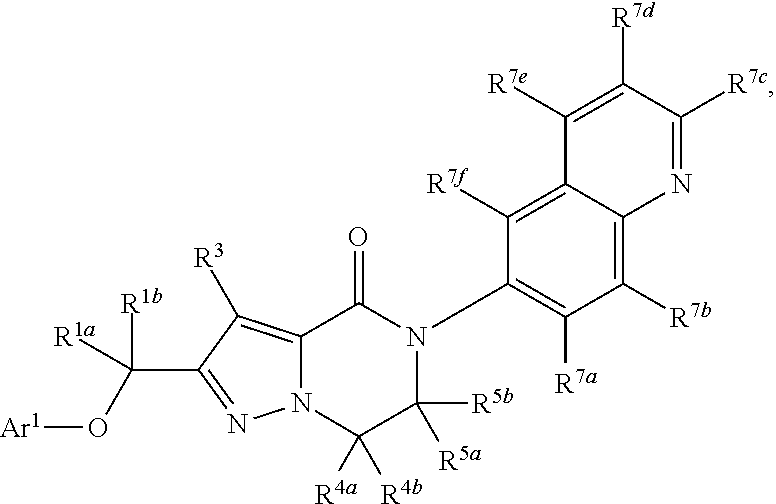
N12C(=C([R3])C(C([R1a])(O[Ar1])[R1b])=N1)C(=O)N(C1=C([R7a])C([R7b])=C3C(=C1[R7f])C([R7e])=C([R7d])C([R7c])=N3)C([R5a])([R5b])C2([R4a])[R4b]
